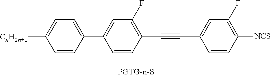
C1=CC(C#CC2=CC(F)=C([NCS])C=C2)=C(F)C=C1C1=CC=C([CnH2n+1])C=C1
